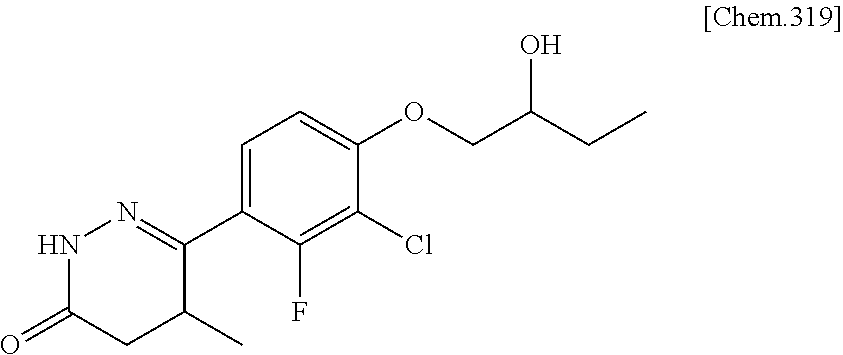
C1(C2=NNC(=O)CC2C)=CC=C(OCC(O)CC)C(Cl)=C1F
